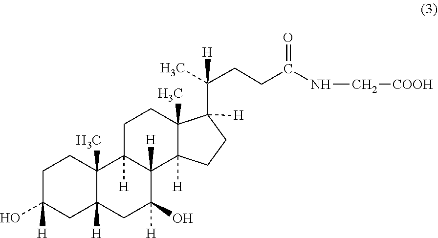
OC1([H])CC2([H])C(C)(CC1)C1([H])CCC3(C)C([H])(CCC3(C([H])(CCC(=O)NC[COOH])C)[H])C1([H])C(O)([H])C2
